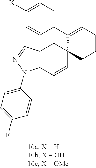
C12=C(C=CC3(C1)CCCC=C3C1=CC=C([X])C=C1)N(C1=CC=C(F)C=C1)N=C2
